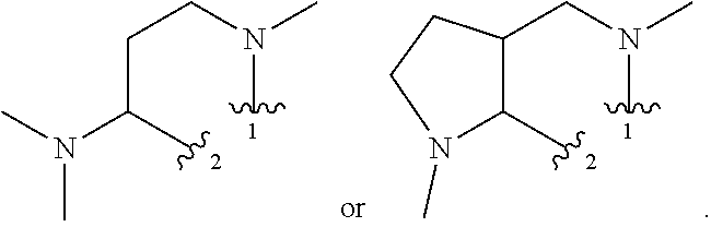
C(C(C)N(C)C)CN(C)C.C1(CN(C)C)C(C)N(C)CC1
